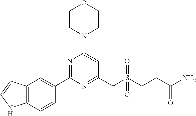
C1CN(C2=CC(CS(CCC(N)=O)(=O)=O)=NC(C3=CC4=C(C=C3)NC=C4)=N2)CCO1
